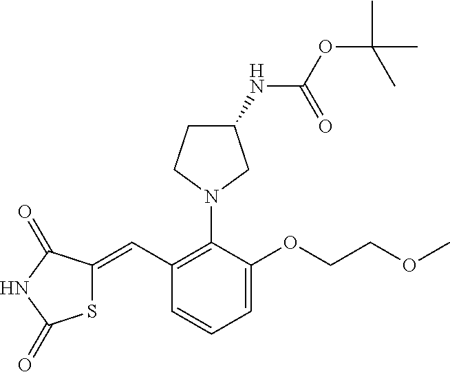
S1C(=CC2=C(N3CC(NC(OC(C)(C)C)=O)CC3)C(OCCOC)=CC=C2)C(=O)NC1=O
